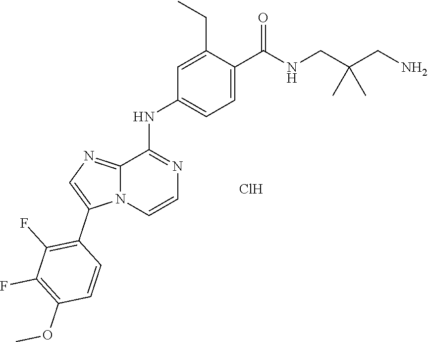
C1=CN=C(NC2=CC=C(C(=O)NCC(C)(C)CN)C(CC)=C2)C2=NC=C(C3=C(F)C(F)=C(OC)C=C3)N12.Cl
